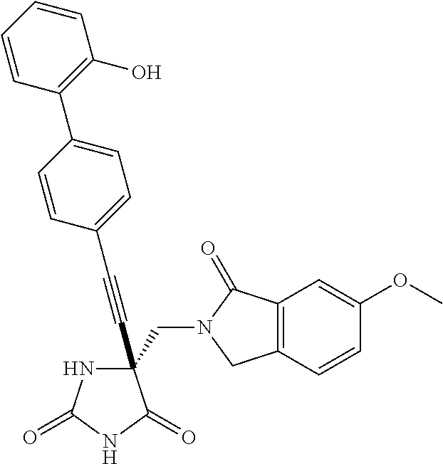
C(#CC1(CN2C(=O)C3=C(C2)C=CC(OC)=C3)NC(=O)NC1=O)C1=CC=C(C2=C(O)C=CC=C2)C=C1
